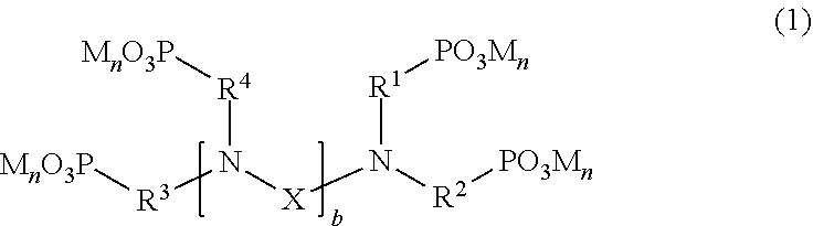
[MnO3P][R4]N([R3][MnO3P])[X]N([R1][PO3Mn])[R2][PO3Mn]
